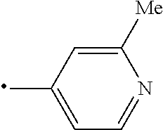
C1=C(C)C=C([Me])N=C1
